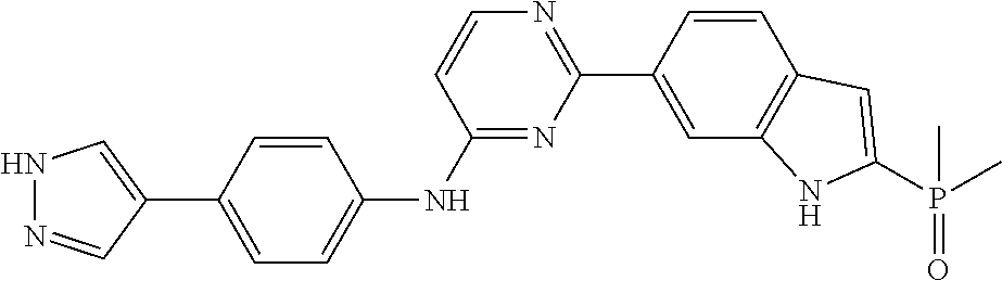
C1=CC(C2=NC=CC(NC3=CC=C(C4=CNN=C4)C=C3)=N2)=CC2=C1C=C(P(C)(=O)C)N2
